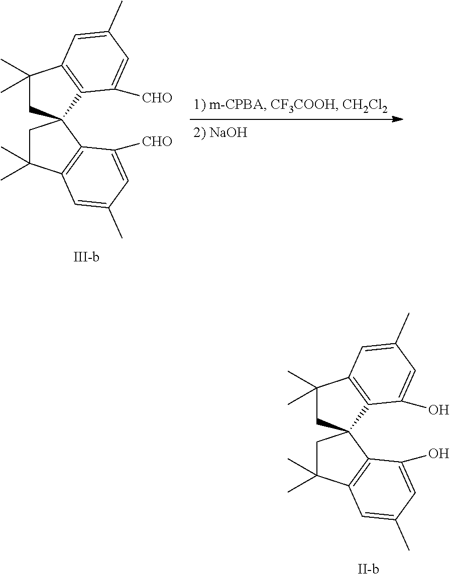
C1(C)(C)CC2(C3=C1C=C(C)C=C3[CHO])CC(C)(C)C1=C2C([CHO])=CC(C)=C1.[III-b].C1(C)(C)CC2(C3=C1C=C(C)C=C3O)CC(C)(C)C1=C2C(O)=CC(C)=C1.[II-b]
